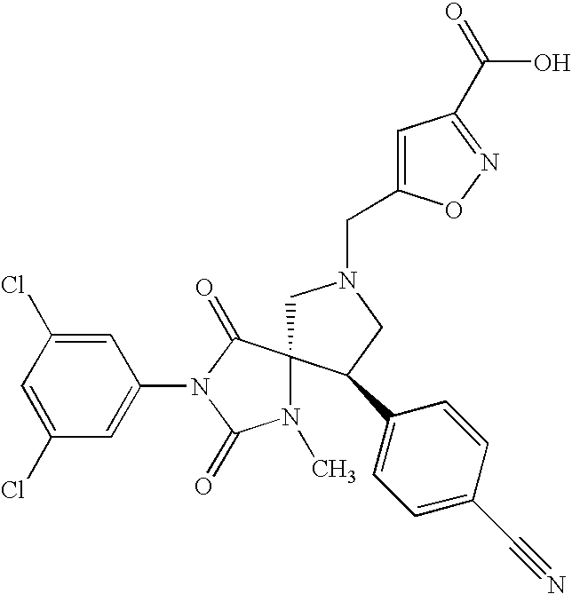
C1N(CC2=CC(C(=O)O)=NO2)CC(C2=CC=C(C#N)C=C2)C12N(C)C(=O)N(C1=CC(Cl)=CC(Cl)=C1)C2=O
